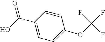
C1(C(=O)O)=CC=C(OC(F)(F)F)C=C1
